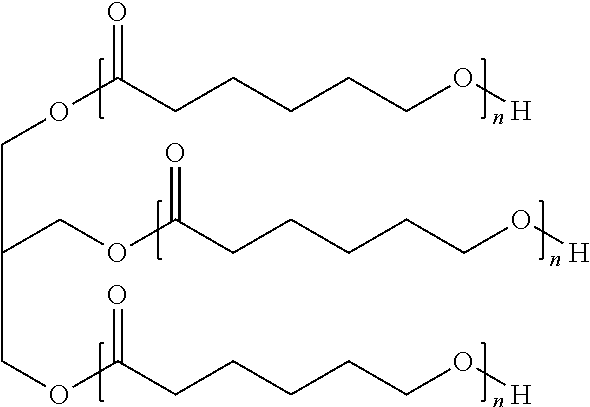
O(C(CCCCCO[H])=O)CC(COC(CCCCCO[H])=O)COC(CCCCCO[H])=O
